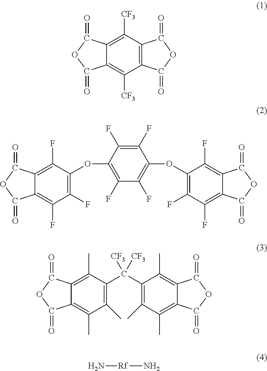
C12=C([CF3])C3=C(C([CF3])=C1C(=O)OC2=O)C(=O)OC3=O.C12=C(F)C(OC3=C(F)C(F)=C(OC4=C(F)C(F)=C5C(=C4F)C(=O)OC5=O)C(F)=C3F)=C(F)C(F)=C1C(=O)OC2=O.C12=C(C)C(C([CF3])([CF3])C3=C(C)C(C)=C4C(=C3C)C(=O)OC4=O)=C(C)C(C)=C1C(=O)OC2=O.N[Rf]N
